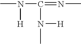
CN(C(=NC)N([H])C)[H]
